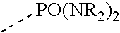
C[PO(NR2)2]
